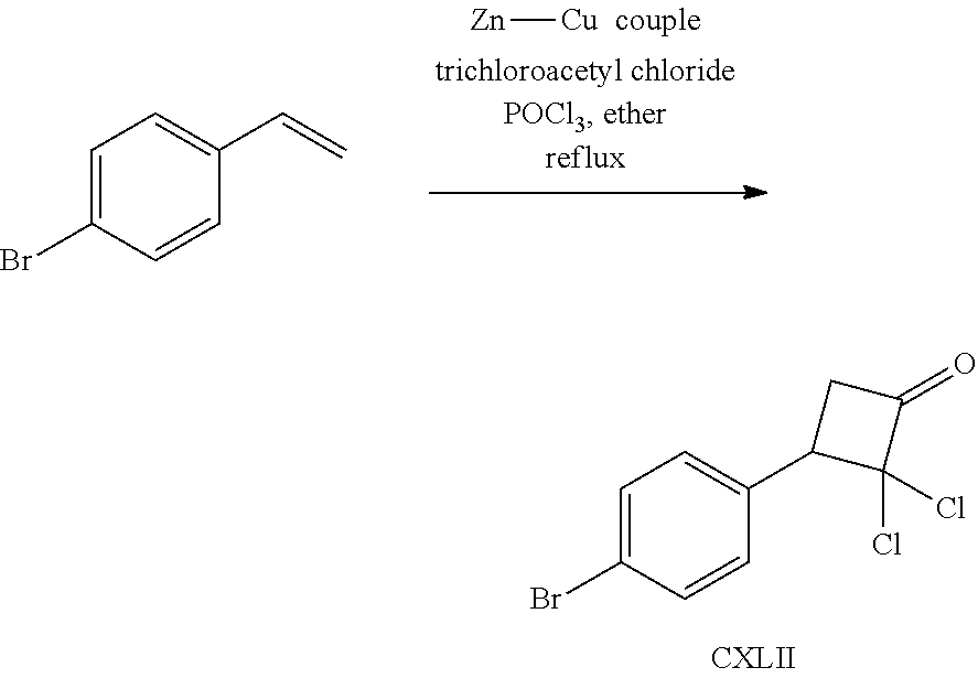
[Zn][Cu].C1=C(Br)C=CC(C=C)=C1.C1=C(Br)C=CC(C2C(Cl)(Cl)C(=O)C2)=C1
